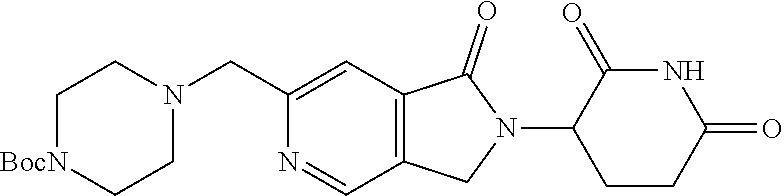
C1[BocN]CCN(CC2=CC3=C(C=N2)CN(C2CCC(=O)NC2=O)C3=O)C1
